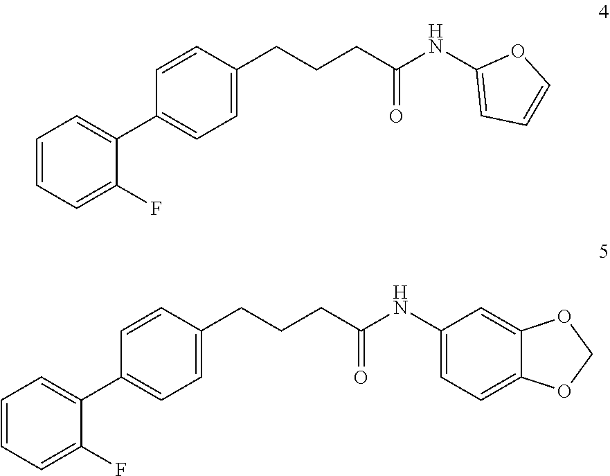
C1(NC(CCCC2=CC=C(C3=CC=CC=C3F)C=C2)=O)=CC=CO1.O1COC2=CC(NC(CCCC3=CC=C(C4=CC=CC=C4F)C=C3)=O)=CC=C12
